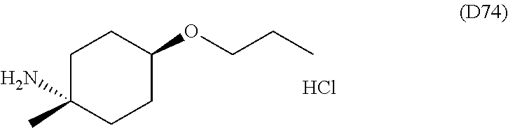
C1C(N)(C)CCC(OCCC)C1.Cl
